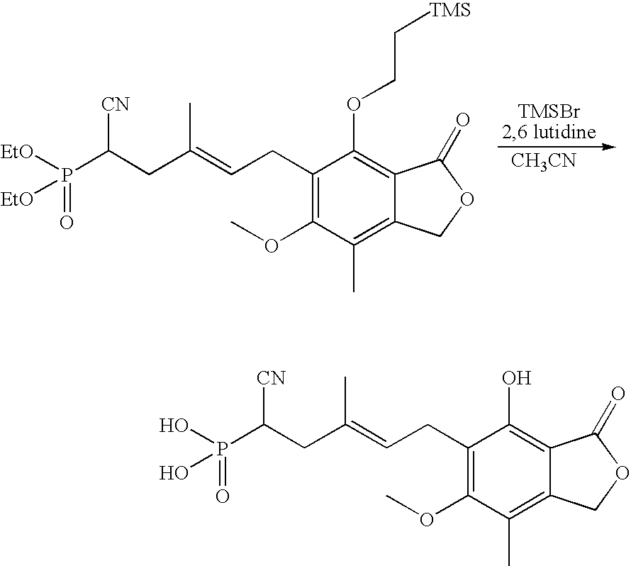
C1(CC=C(CC(P([EtO])(=O)[EtO])[CN])C)=C(OC)C(C)=C2C(=C1OCC[TMS])C(=O)OC2.[CH3CN].C1(CC=C(CC(P(O)(=O)O)[CN])C)=C(OC)C(C)=C2C(=C1O)C(=O)OC2
